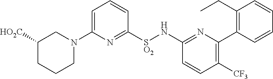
C1([HO2C])CCCN(C2=CC=CC([SO2]NC3=NC(C4=C(CC)C=CC=C4)=C([CF3])C=C3)=N2)C1
